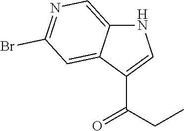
N1C2=CN=C(Br)C=C2C(C(CC)=O)=C1
